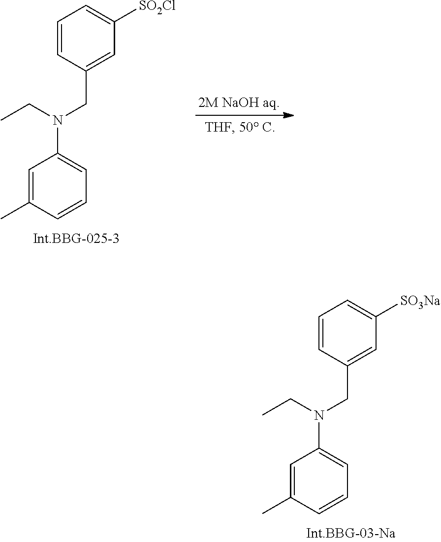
C1=C(C)C=CC=C1N(CC)CC1=CC([SO3Na])=CC=C1.C1=C(C)C=CC=C1N(CC)CC1=CC([SO2Cl])=CC=C1
